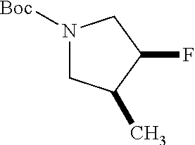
N1([Boc])CC(C)C(F)C1
